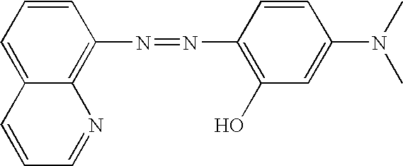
C1=C2C(=C(N=NC3=C(O)C=C(N(C)C)C=C3)C=C1)N=CC=C2
